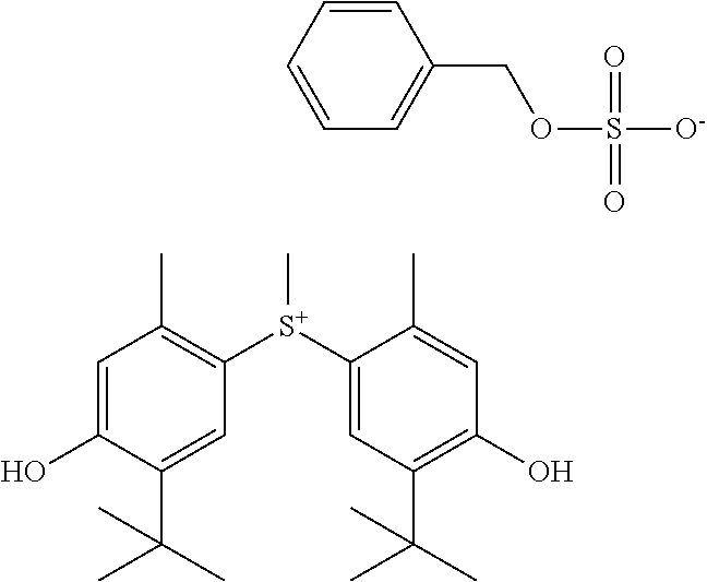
C1=C(O)C(C(C)(C)C)=CC([S+](C2=CC(C(C)(C)C)=C(O)C=C2C)C)=C1C.C1=CC=CC(COS([O-])(=O)=O)=C1
